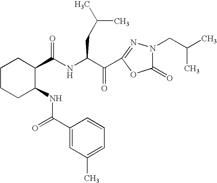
N(C(C(C1=NN(CC(C)C)C(=O)O1)=O)CC(C)C)C(=O)C1CCCCC1NC(=O)C1=CC(C)=CC=C1
